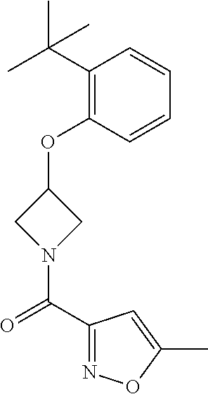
C1(C(C)(C)C)=C(OC2CN(C(C3=NOC(C)=C3)=O)C2)C=CC=C1
